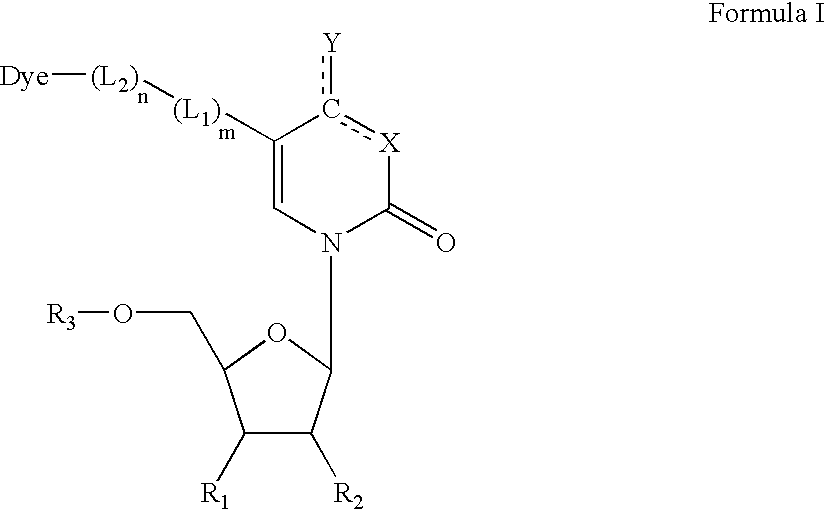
C1([R1])C([R2])C(N2C(=O)[X]c([Y])C([(L1)][(L2)][Dye])=C2)OC1CO[R3]
